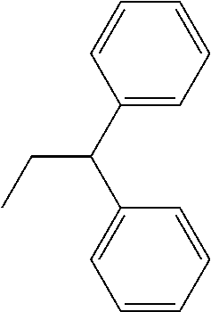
C1(C(CC)C2=CC=CC=C2)=CC=CC=C1
